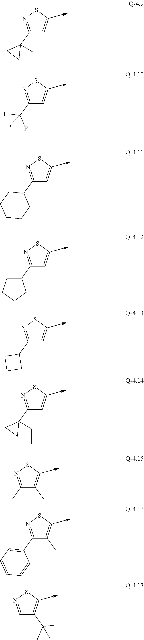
C1(C2(C)CC2)=NSC=C1.C1(C(F)(F)F)=NSC=C1.C1(C2CCCCC2)=NSC=C1.C1(C2CCCC2)=NSC=C1.C1(C2CCC2)=NSC=C1.C1(C2(CC)CC2)=NSC=C1.C1(C)=NSC=C1C.C1(C2=CC=CC=C2)=NSC=C1C.C1=NSC=C1C(C)(C)C
